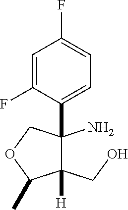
C1=C(F)C(C2(N)C(CO)([H])C(C)OC2)=CC=C1F
